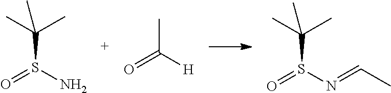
C(S(N)=O)(C)(C)C.CC([H])=O.C(S(N=CC)=O)(C)(C)C
